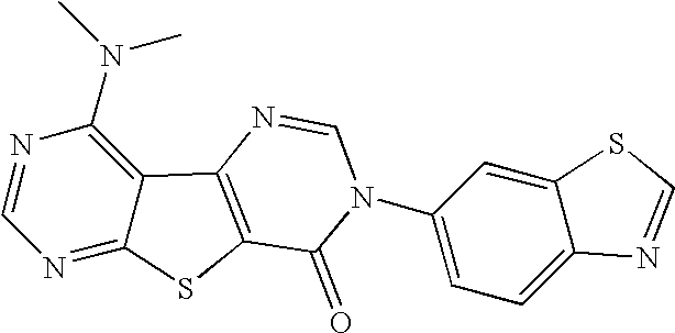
C1=NC(N(C)C)=C2C(=N1)SC1=C2N=CN(C2=CC=C3C(=C2)SC=N3)C1=O
